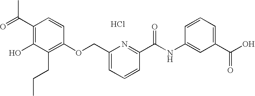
C1(C(=O)C)=C(O)C(CCC)=C(OCC2=CC=CC(C(NC3=CC(C(O)=O)=CC=C3)=O)=N2)C=C1.Cl
